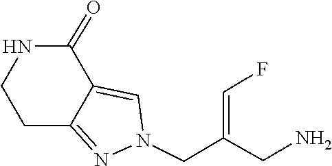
C12=NN(CC(=CF)CN)C=C1C(=O)NCC2
